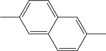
C1=C2C=CC(C)=CC2=CC=C1C
